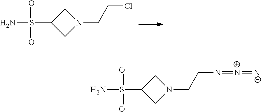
C1(S(N)(=O)=O)CN(CCCl)C1.C1(S(N)(=O)=O)CN(CCN=[N+]=[N-])C1
